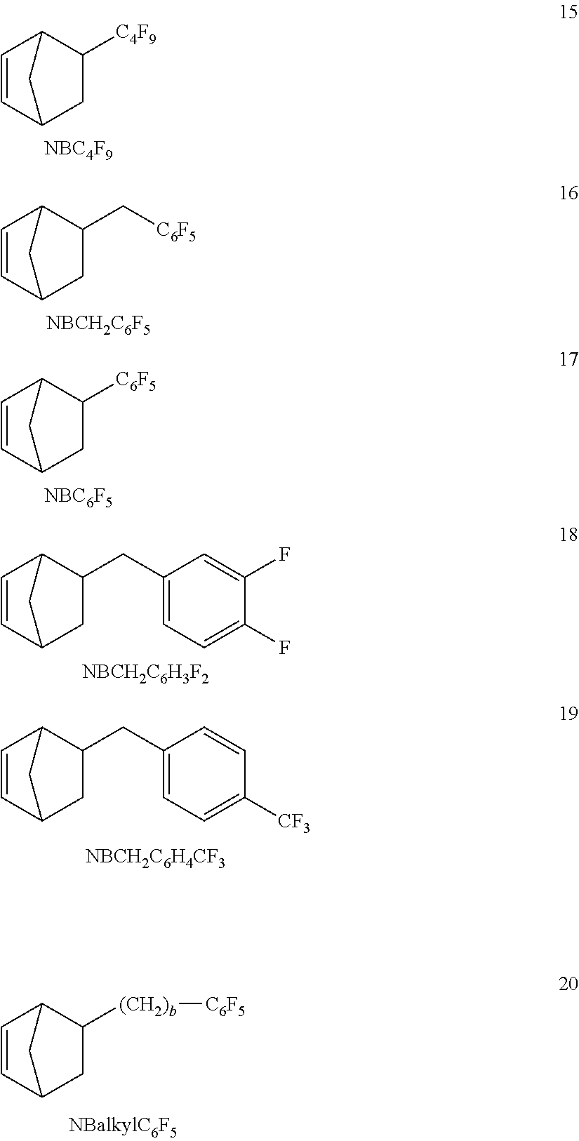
C1(C[C6F5])C2C=CC(C1)C2.[NBCH2C6F5].C1(CC2=CC=C(F)C(F)=C2)C2C=CC(C1)C2.[NBCH2C6H3F2].C1(CC2=CC=C([CF3])C=C2)C2C=CC(C1)C2.[NBCH2C6H4CF3].C1([(CH2)b][C6F5])C2C=CC(C1)C2.C1([C4F9])C2C=CC(C1)C2.[NBC4F9].C1([C6F5])C2C=CC(C1)C2.[NBC6F5]
